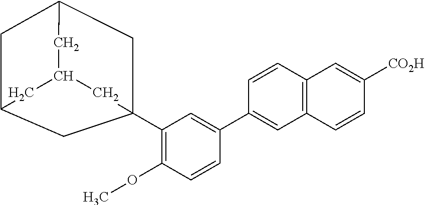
C1C2CC3CC(C4=C(OC)C=CC(C5=CC6=C(C=C5)C=C([CO2H])C=C6)=C4)(C2)CC1C3
